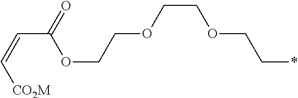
C(=C[CO2M])C(=O)OCCOCCOCC*
